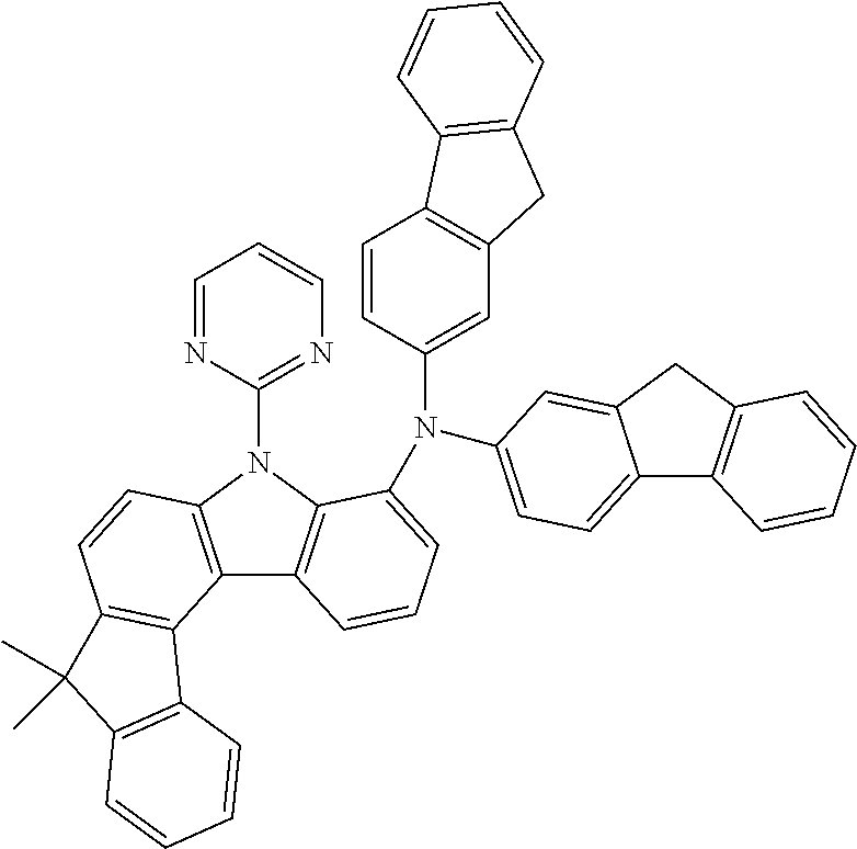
C1=NC(N2C3=C(C4=C2C=CC2=C4C4=C(C2(C)C)C=CC=C4)C=CC=C3N(C2=CC3=C(C=C2)C2=C(C3)C=CC=C2)C2=CC=C3C4=C(CC3=C2)C=CC=C4)=NC=C1
